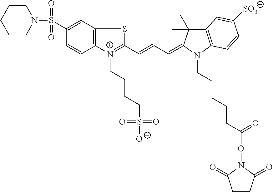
C1(S(=O)(=O)N2CCCCC2)=CC2=C(C=C1)[N+](CCCCS([O-])(=O)=O)=C(C=CC=C1C(C)(C)C3=C(N1CCCCCC(ON1C(=O)CCC1=O)=O)C=CC([SO3])=C3)S2
